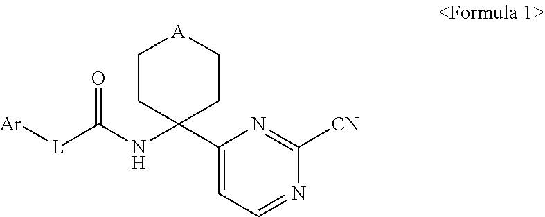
C1(C2(NC([L][Ar])=O)CC[A]CC2)=CC=NC([CN])=N1
